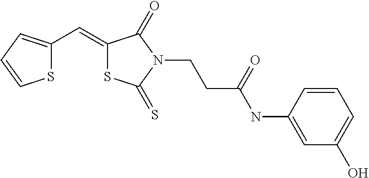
S1C(C=C2SC(=S)N(CCC(NC3=CC(O)=CC=C3)=O)C2=O)=CC=C1
